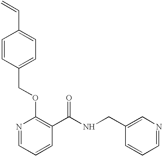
N1=CC=CC(C(NCC2=CN=CC=C2)=O)=C1OCC1=CC=C(C=C)C=C1
